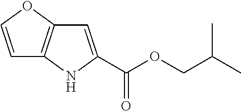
C1=COC2=C1NC(C(OCC(C)C)=O)=C2
